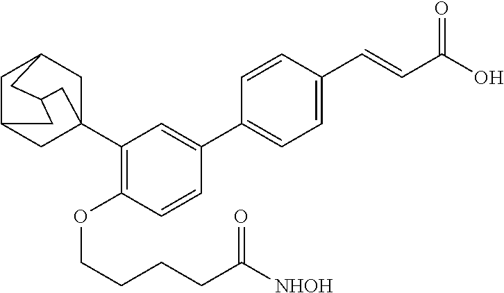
C12(C3=C(OCCCCC([NHOH])=O)C=CC(C4=CC=C(C=CC(O)=O)C=C4)=C3)CC3CC(C1)CC(C2)C3
